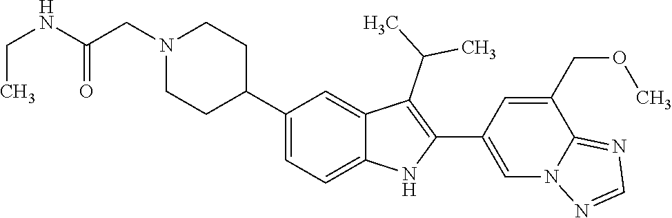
C1(C2CCN(CC(=O)NCC)CC2)=CC=C2C(=C1)C(C(C)C)=C(C1=CN3C(=NC=N3)C(COC)=C1)N2
